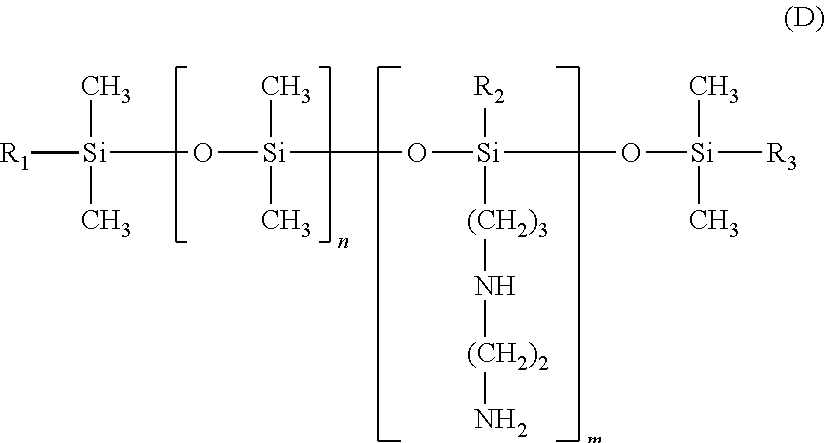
[Si](O[Si](O[Si]([R2])([(CH2)3]N[(CH2)2]N)O[Si]([R3])(C)C)(C)C)([R1])(C)C
